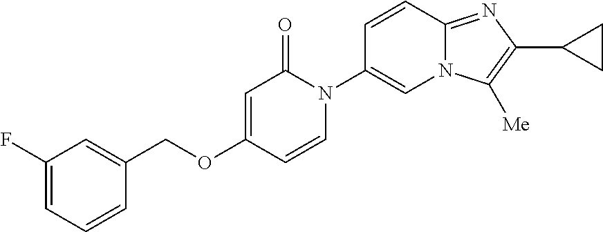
C1(COC2=CC(=O)N(C3=CN4C(=NC(C5CC5)=C4[Me])C=C3)C=C2)=CC(F)=CC=C1
